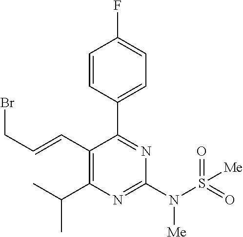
C1=CC(C2=NC(N(S(=O)(=O)[Me])[Me])=NC(C(C)C)=C2C=CCBr)=CC=C1F
